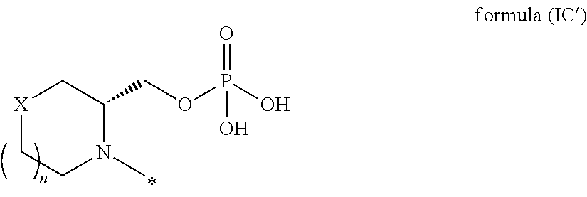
[X]1CCN(C)C(COP(O)(=O)O)C1
